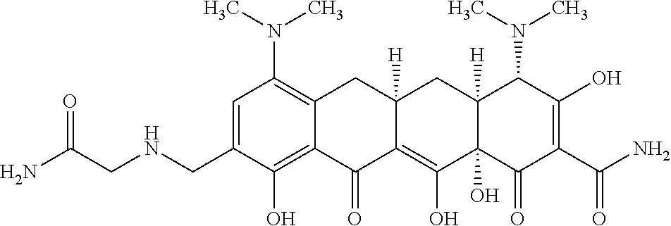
C1=C(CNCC(N)=O)C(O)=C2C(=C1N(C)C)CC1([H])C(=C(O)C3(O)C([H])(C1)C(N(C)C)C(O)=C(C(N)=O)C3=O)C2=O
